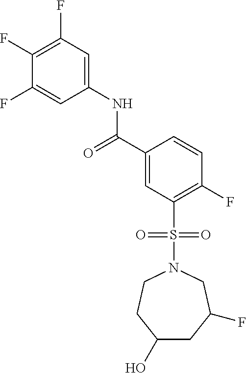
C1(F)=C(F)C=C(NC(C2=CC(S(=O)(=O)N3CCC(O)CC(F)C3)=C(F)C=C2)=O)C=C1F
